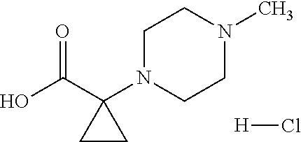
C1N(C2(C(O)=O)CC2)CCN(C)C1.[H]Cl
